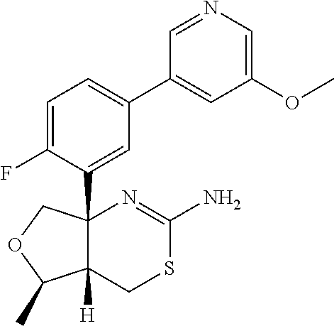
C1=C(F)C(C23C([H])(CSC(N)=N2)C(C)OC3)=CC(C2=CC(OC)=CN=C2)=C1
